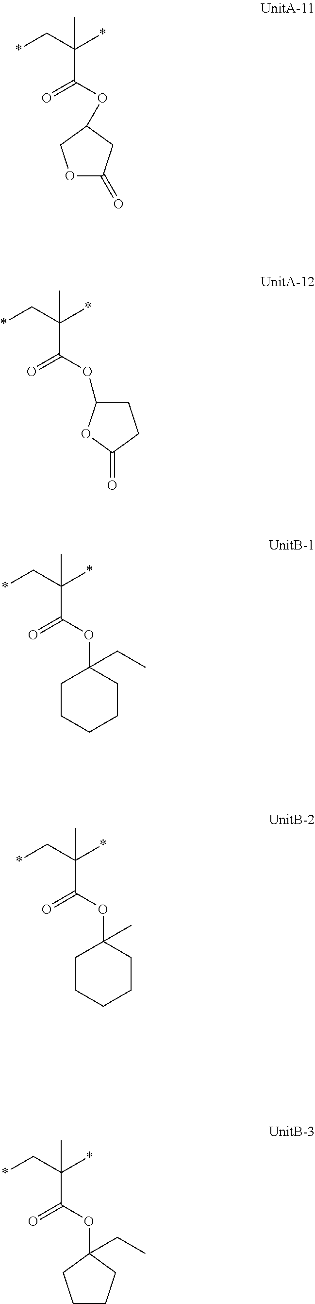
*CC(*)(C(=O)OC1COC(=O)C1)C.*CC(*)(C(=O)OC1CCC(=O)O1)C.C1CCCCC1(OC(C(C*)(*)C)=O)CC.C1CCCCC1(OC(C(C*)(*)C)=O)C.C1CCC(OC(C(C*)(*)C)=O)(CC)C1
